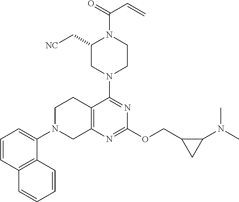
C1=CC2=C(C(N3CC4=C(CC3)C(N3CCN(C(=O)C=C)C(C[NC])C3)=NC(OCC3CC3N(C)C)=N4)=C1)C=CC=C2
